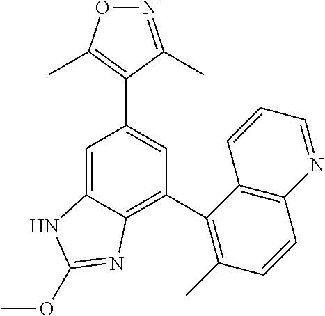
C1=C2C(=C(C3=C(C)C=CC4=C3C=CC=N4)C=C1C1=C(C)ON=C1C)N=C(OC)N2
